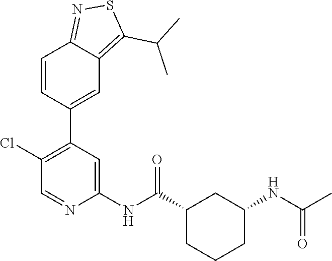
C1(Cl)=C(C2=CC3=C(C(C)C)SN=C3C=C2)C=C(NC(C2CCCC(NC(C)=O)C2)=O)N=C1
